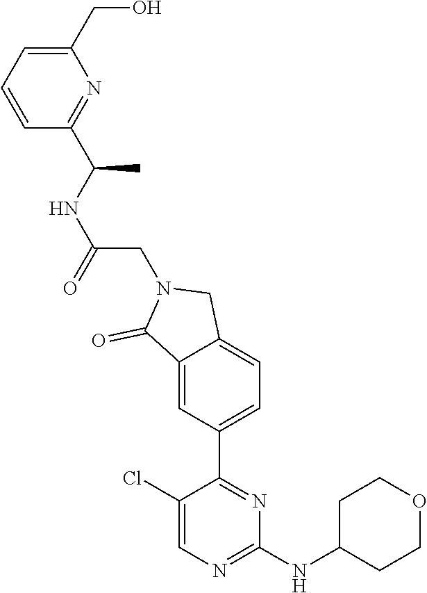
C1(Cl)=CN=C(NC2CCOCC2)N=C1C1=CC=C2C(=C1)C(=O)N(CC(NC(C1=NC(CO)=CC=C1)C)=O)C2
